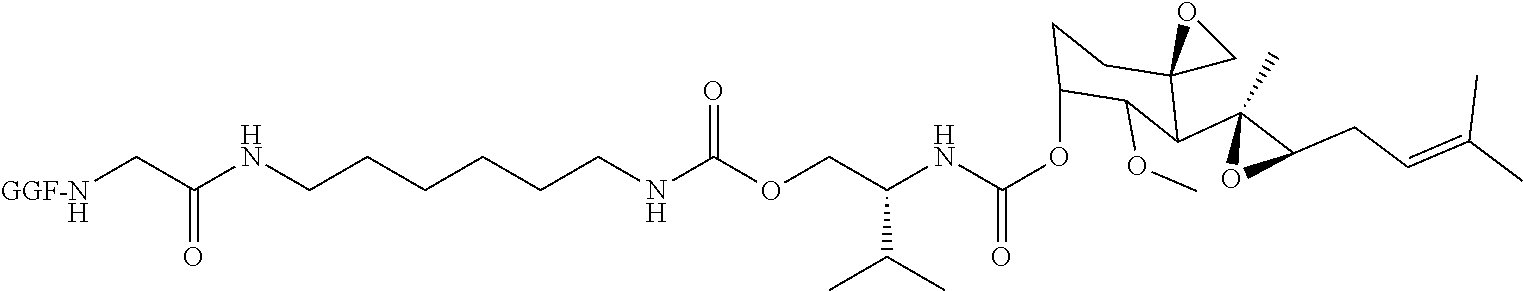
C(CCCCNC(OCC(NC(OC1CCC2(C(C3(C)OC3CC=C(C)C)C1OC)CO2)=O)C(C)C)=O)CNC(C[GGF-NH])=O
